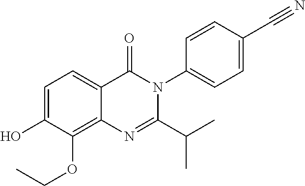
C1=C(O)C(OCC)=C2C(=C1)C(=O)N(C1=CC=C(C#N)C=C1)C(C(C)C)=N2
